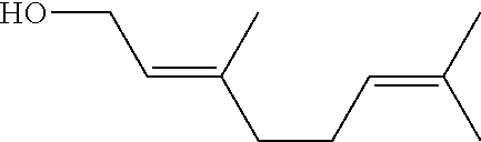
OCC=C(C)CCC=C(C)C
